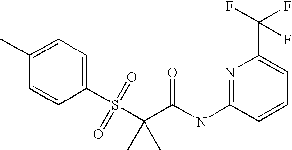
C1(C)=CC=C(S(C(C)(C(NC2=NC(C(F)(F)F)=CC=C2)=O)C)(=O)=O)C=C1
